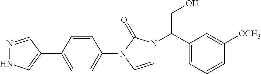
C1=CC(N2C=CN(C(C3=CC=CC([OCH3])=C3)CO)C2=O)=CC=C1C1=CNN=C1
